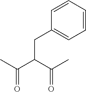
C1=CC=CC(CC(C(C)=O)C(C)=O)=C1
